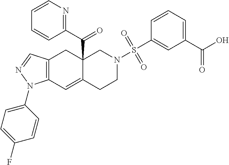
C12=C(C=C3C(C(C4=NC=CC=C4)=O)(C1)CN(S(=O)(=O)C1=CC(C(O)=O)=CC=C1)CC3)N(C1=CC=C(F)C=C1)N=C2
